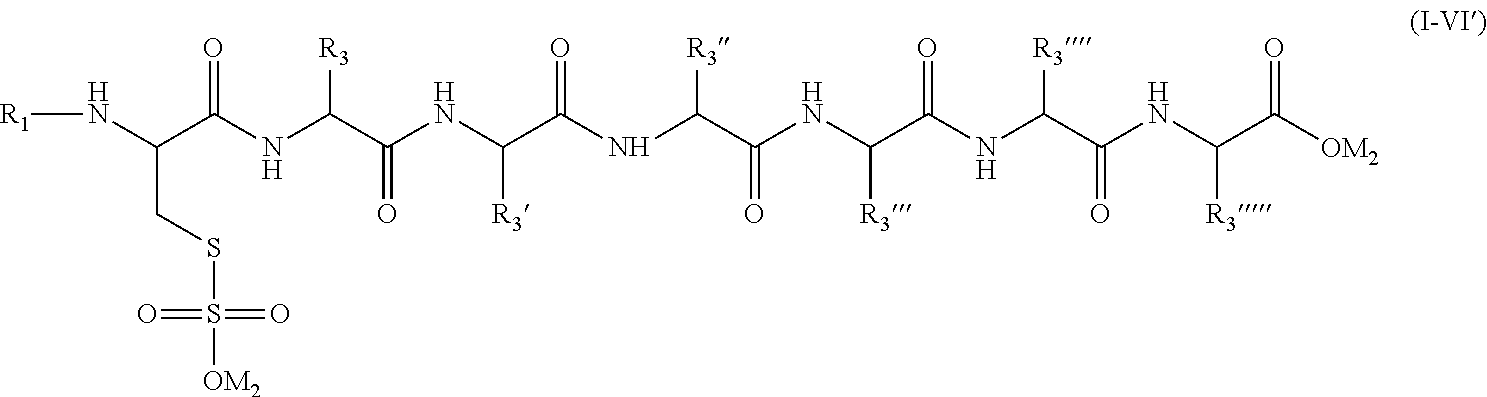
[R1]NC(C(NC(C(NC(C(NC(C(NC(C(NC(C(NC(C([OM2])=O)[R3])=O)[R3])=O)[R3])=O)[R3])=O)[R3])=O)[R3])=O)CSS(=O)(=O)[OM2]
